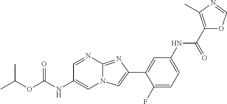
C1=NC2=NC(C3=CC(NC(C4=C(C)N=CO4)=O)=CC=C3F)=CN2C=C1NC(OC(C)C)=O
